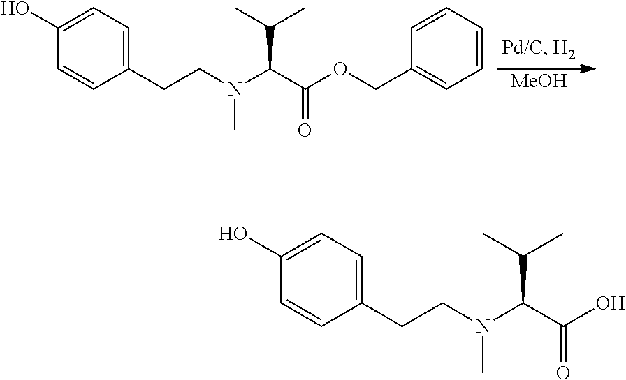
[MeOH].C1(O)=CC=C(CCN(C(C(OCC2=CC=CC=C2)=O)C(C)C)C)C=C1.C1(O)=CC=C(CCN(C(C(O)=O)C(C)C)C)C=C1
